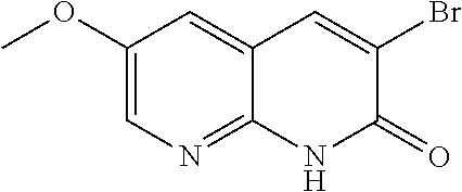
C1(OC)=CN=C2C(=C1)C=C(Br)C(=O)N2
